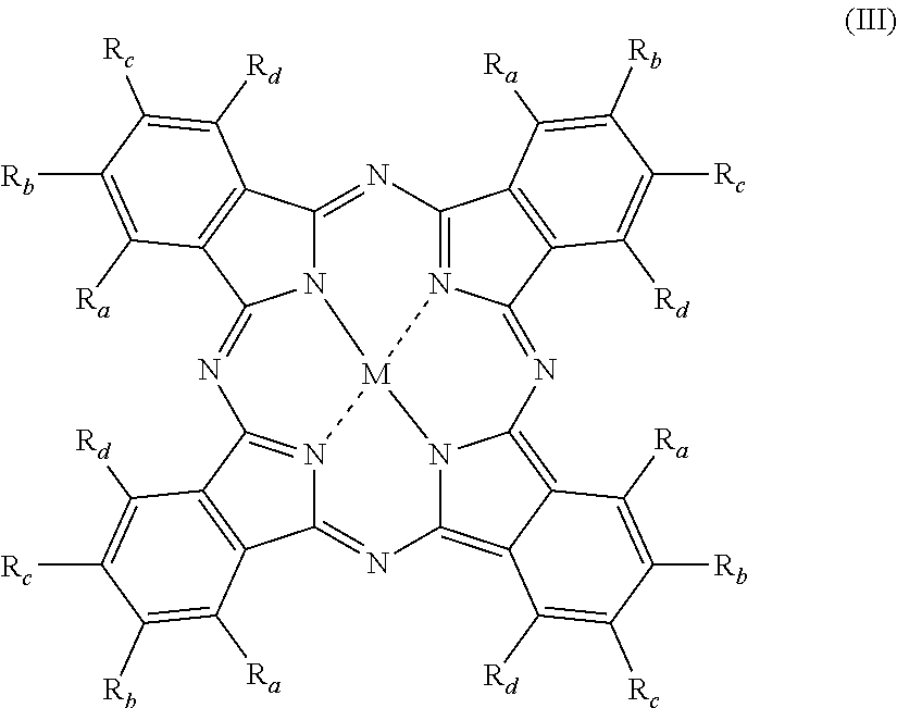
N12C3=NC4=N5C(=NC6=C7C(=C8N=C9N(=C(N=C1C1=C3C([Rd])=C([Rc])C([Rb])=C1[Ra])C1=C9C([Ra])=C([Rb])C([Rc])=C1[Rd])[M]25N86)C([Rd])=C([Rc])C([Rb])=C7[Ra])C1=C4C([Ra])=C([Rb])C([Rc])=C1[Rd]
